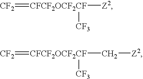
[CF2]=[CFCF2OCF2CF]([Z2])[CF3].[CF2]=[CFCF2OCF2CF](C[Z2])[CF3]
